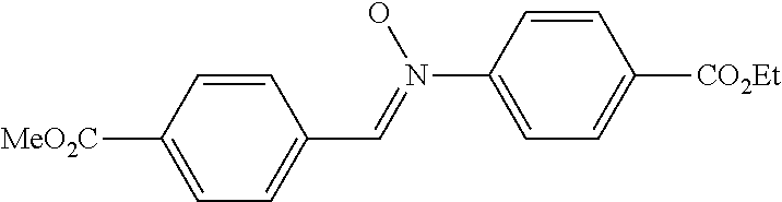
C1=C(N(=CC2=CC=C([MeO2C])C=C2)O)C=CC([CO2Et])=C1
